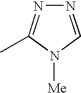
N1=CN([Me])C(C)=N1
